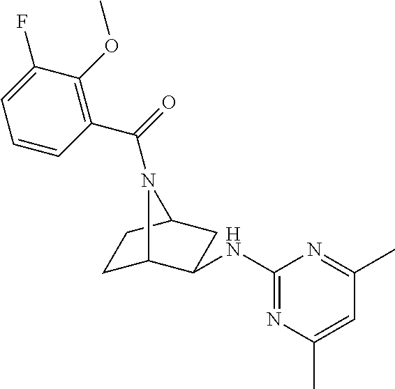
C1(C(=O)N2C3CCC2CC3NC2=NC(C)=CC(C)=N2)=C(OC)C(F)=CC=C1
